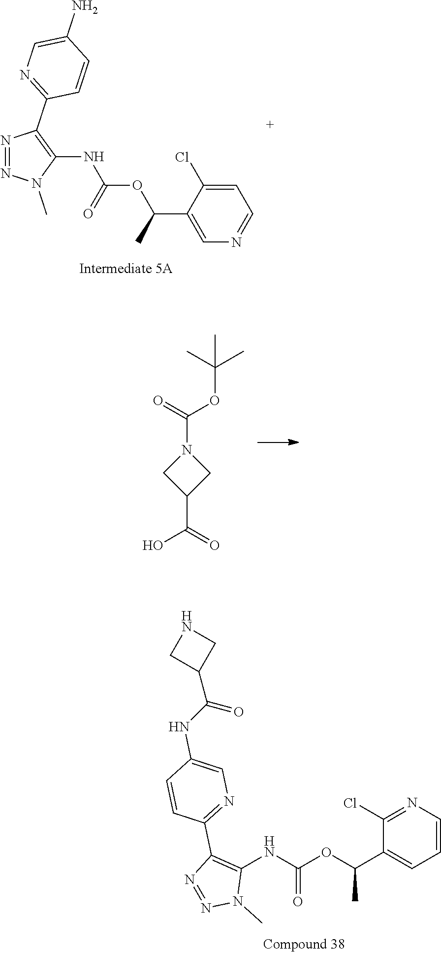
C1=C(Cl)C(C(C)OC(NC2=C(C3=NC=C(N)C=C3)N=NN2C)=O)=CN=C1.CC(OC(N1CC(C(=O)O)C1)=O)(C)C.N1=C(Cl)C(C(OC(NC2=C(C3=NC=C(NC(C4CNC4)=O)C=C3)N=NN2C)=O)C)=CC=C1
